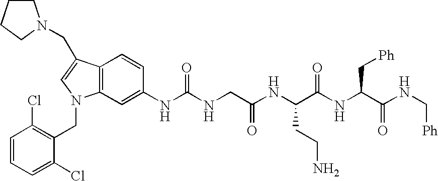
C1=CC=C(Cl)C(CN2C3=C(C=CC(NC(NCC(NC(C(NC(C(NC[Ph])=O)C[Ph])=O)CCN)=O)=O)=C3)C(CN3CCCC3)=C2)=C1Cl
